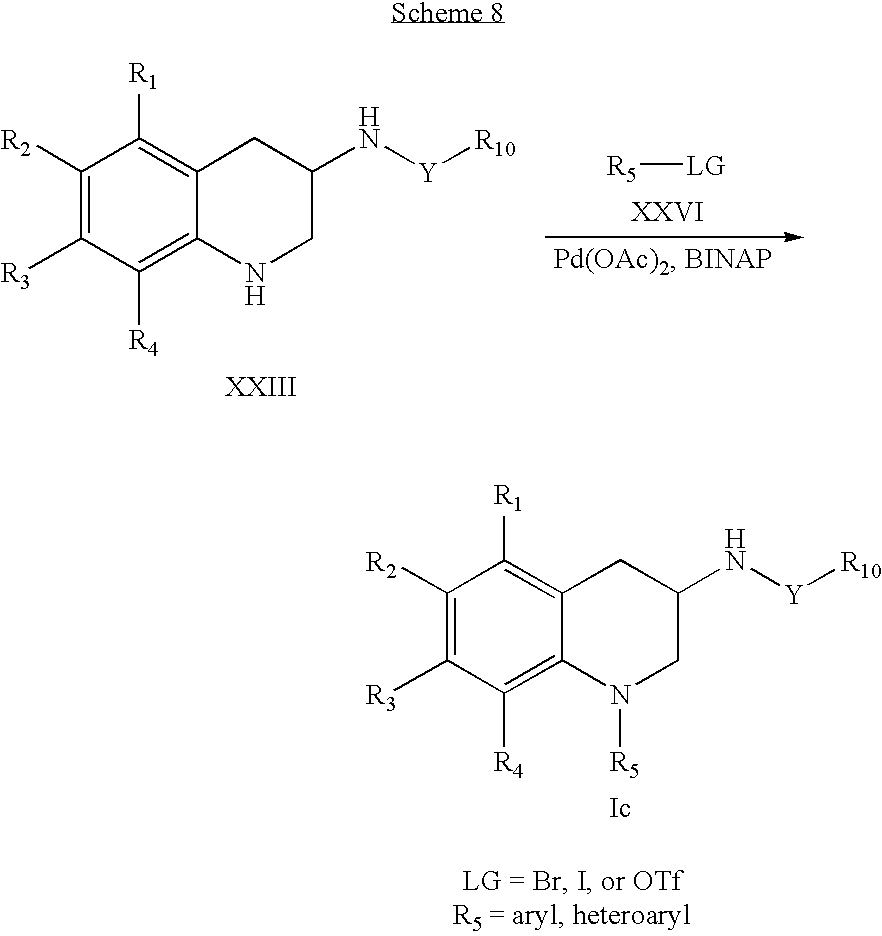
[R5][LG].C1([R4])=C2C(=C([R1])C([R2])=C1[R3])CC(N[Y][R10])CN2.C1([R4])=C2C(=C([R1])C([R2])=C1[R3])CC(N[Y][R10])CN2[R5]
